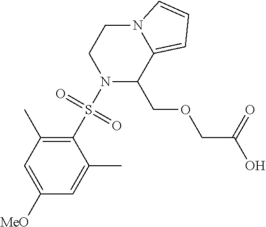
C1(S(N2C(COCC(=O)O)C3=CC=CN3CC2)(=O)=O)=C(C)C=C([MeO])C=C1C
